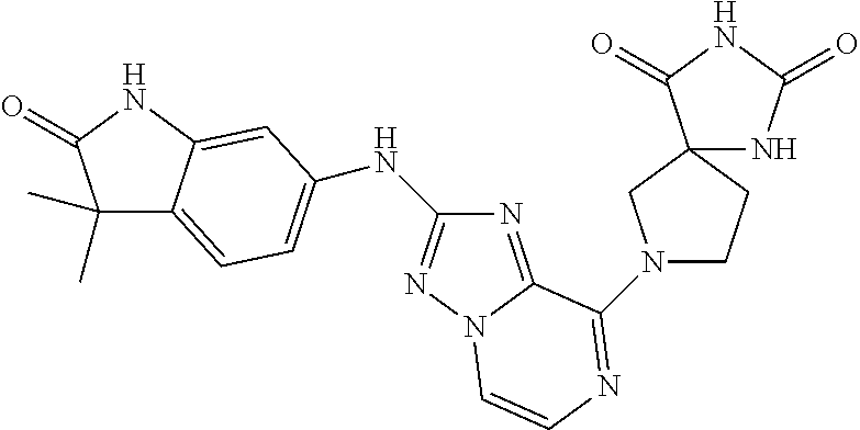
C1(C)(C)C2=CC=C(NC3=NN4C(=N3)C(N3CCC5(C3)NC(=O)NC5=O)=NC=C4)C=C2NC1=O
